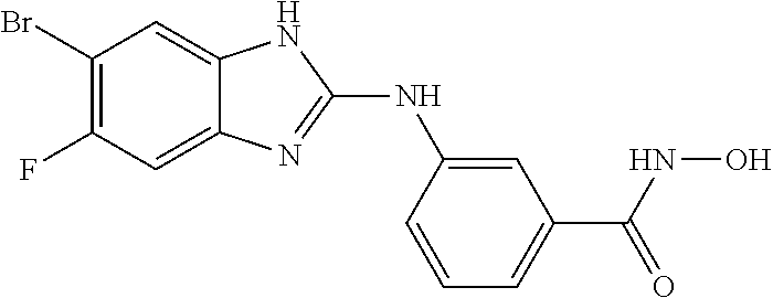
C1(Br)=C(F)C=C2C(=C1)NC(NC1=CC(C(=O)NO)=CC=C1)=N2
